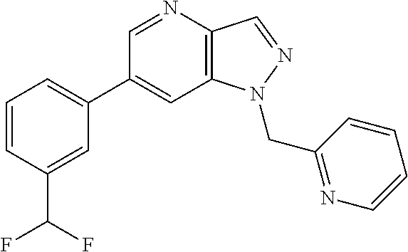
C1(C2=CC=CC(C(F)F)=C2)=CC2=C(C=NN2CC2=NC=CC=C2)N=C1
